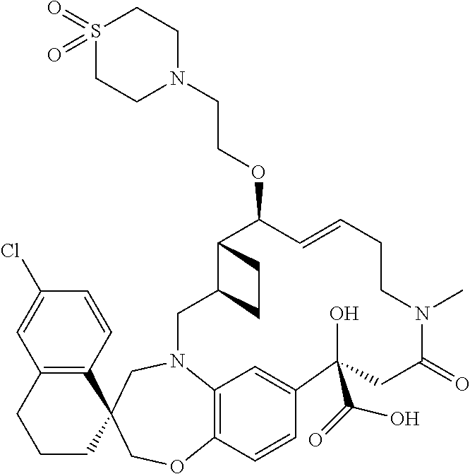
S1(=O)(=O)CCN(CCOC2C3C(CN4C5=C(C=CC(=C5)C(O)(C(=O)O)CC(=O)N(C)CCC=C2)OCC2(C5=C(C=C(Cl)C=C5)CCC2)C4)CC3)CC1
